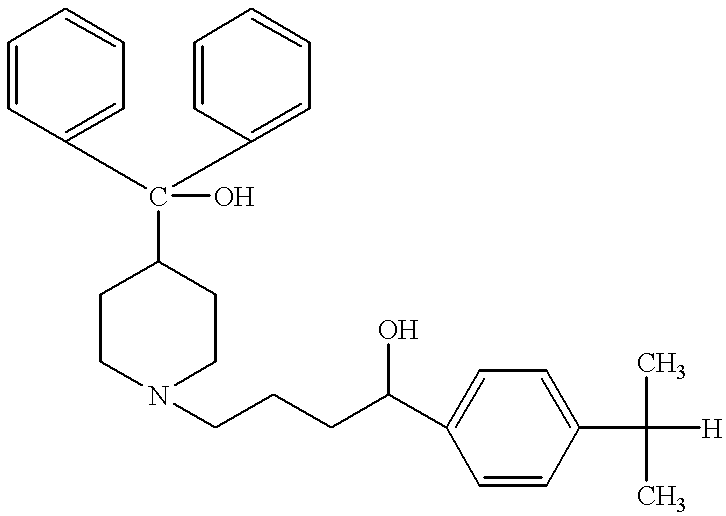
N1(CCCC(C2=CC=C(C([H])(C)C)C=C2)O)CCC(C(C2=CC=CC=C2)(C2=CC=CC=C2)O)CC1
